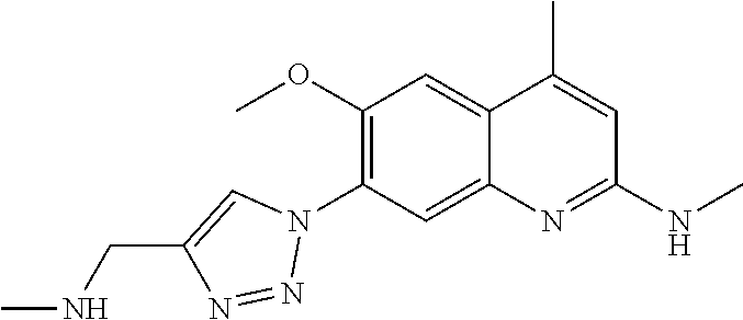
C12=CC(N3C=C(CNC)N=N3)=C(OC)C=C1C(C)=CC(NC)=N2
